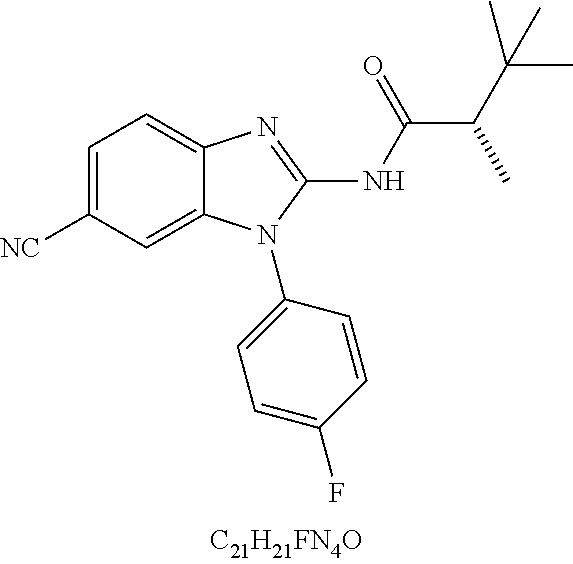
C1=C([CN])C=C2C(=C1)N=C(NC(=O)C(C(C)(C)C)C)N2C1=CC=C(F)C=C1
